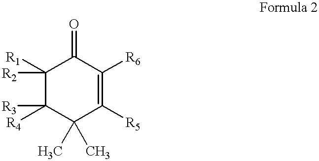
C1([R1])([R2])C([R4])([R3])C(C)(C)C([R5])=C([R6])C1=O
